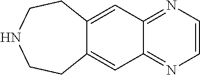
C1=CN=C2C(=N1)C=C1C(=C2)CCNCC1
